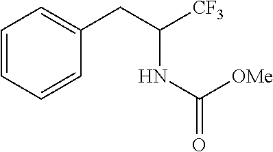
C1=CC=CC(CC([CF3])NC(=O)[OMe])=C1
